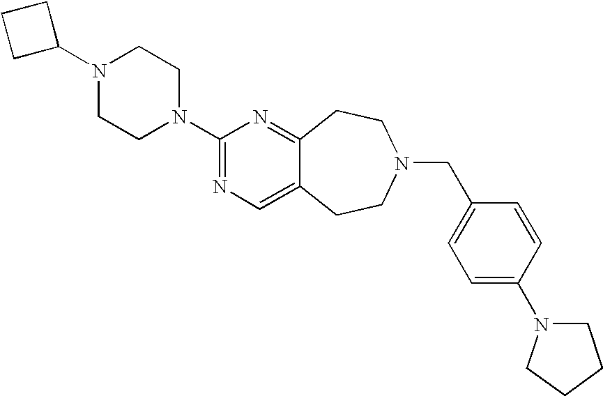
C1C(N2CCN(C3=NC=C4C(=N3)CCN(CC3=CC=C(N5CCCC5)C=C3)CC4)CC2)CC1
